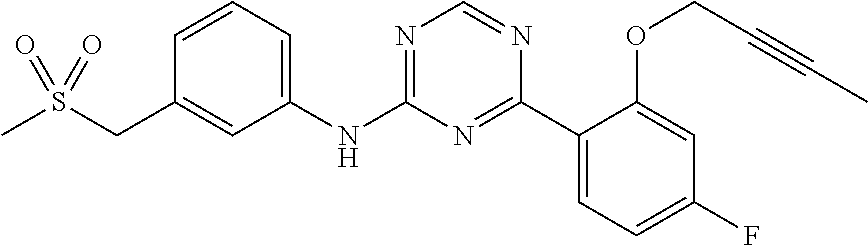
N(C1=NC=NC(C2=CC=C(F)C=C2OCC#CC)=N1)C1=CC=CC(CS(C)(=O)=O)=C1
